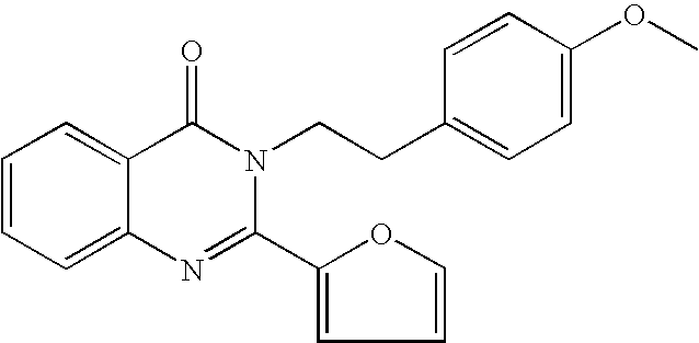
C1=CC=C2C(=C1)C(=O)N(CCC1=CC=C(OC)C=C1)C(C1=CC=CO1)=N2
